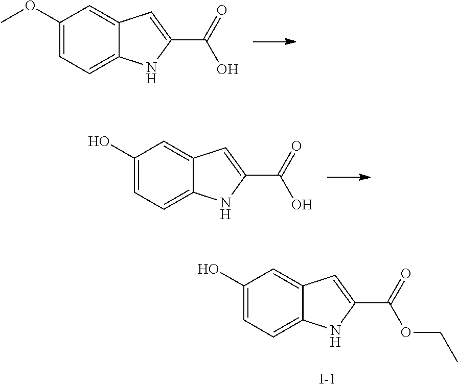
C1(OC)=CC=C2C(=C1)C=C(C(=O)O)N2.C1(O)=CC=C2C(=C1)C=C(C(=O)O)N2.C1(O)=CC=C2C(=C1)C=C(C(=O)OCC)N2.[I-]
